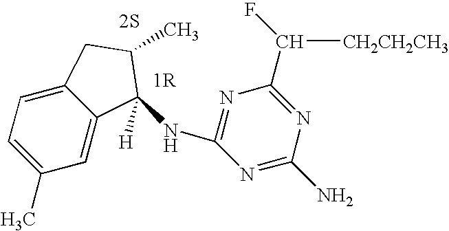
C1=C(C)C=C2C(=C1)CC(C)C2([H])NC1=NC(C(F)[CH2CH2CH3])=NC(N)=N1.[2S]
